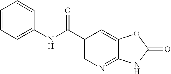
C1(C(NC2=CC=CC=C2)=O)=CN=C2C(=C1)OC(=O)N2
